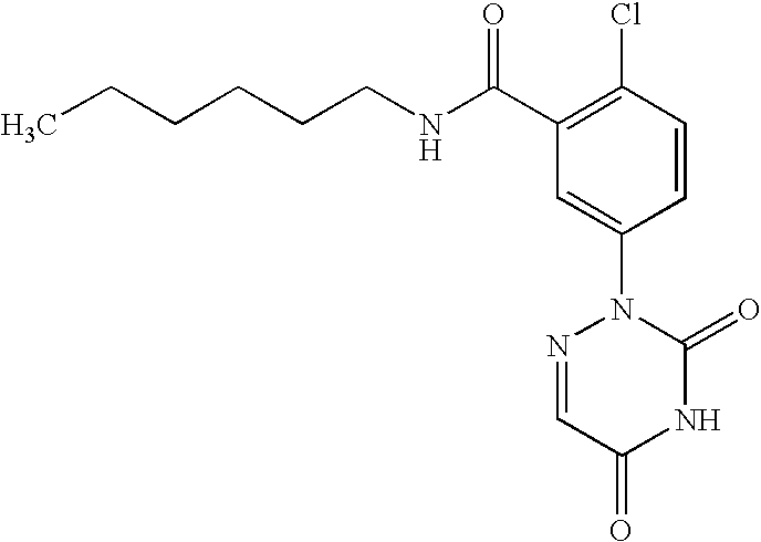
N(C(C1=C(Cl)C=CC(N2N=CC(=O)NC2=O)=C1)=O)CCCCCC
